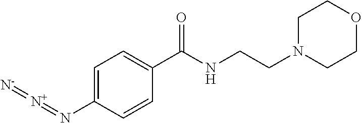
C1=C(N=[N+]=[N-])C=CC(C(NCCN2CCOCC2)=O)=C1
